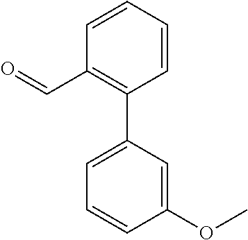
C1=CC(C=O)=C(C2=CC=CC(OC)=C2)C=C1
